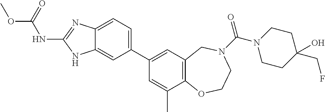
C12=CC=C(C3=CC4=C(C(C)=C3)OCCN(C(=O)N3CCC(CF)(O)CC3)C4)C=C1NC(NC(OC)=O)=N2
